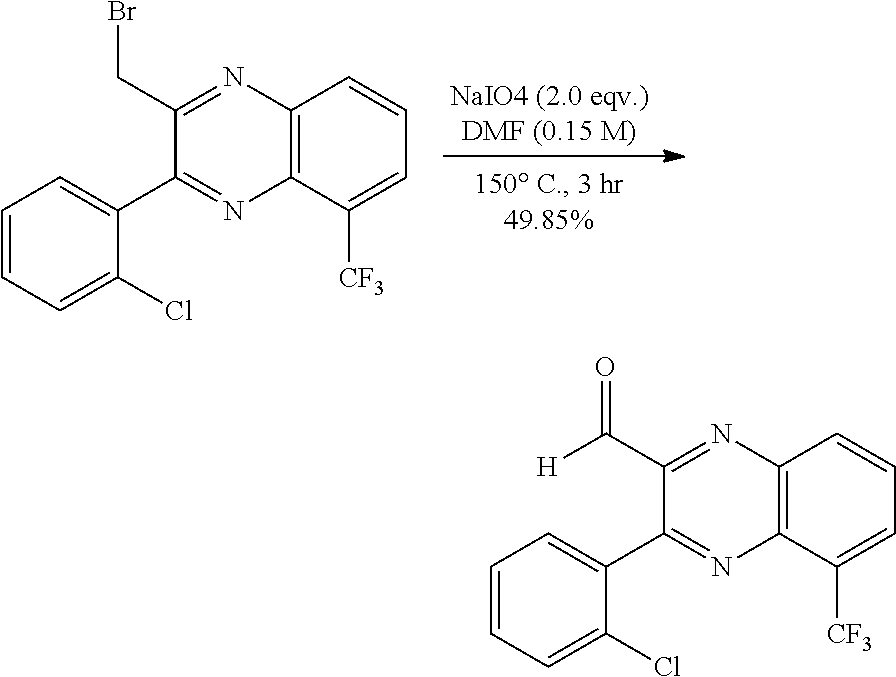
C12=C(C([CF3])=CC=C1)N=C(C1=CC=CC=C1Cl)C(CBr)=N2.C12=C(C([CF3])=CC=C1)N=C(C1=CC=CC=C1Cl)C(C(=O)[H])=N2
